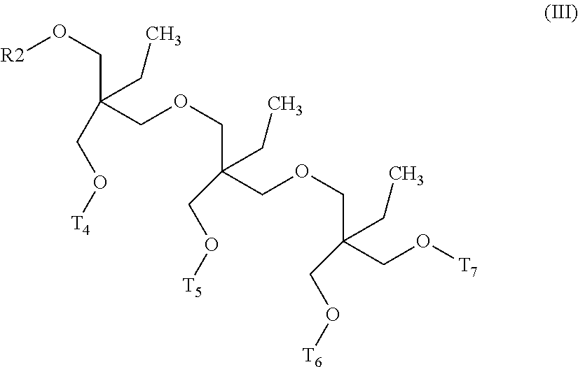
C(CO[R2])(CO[T4])(COCC(CO[T5])(CC)COCC(CO[T6])(CO[T7])CC)CC
